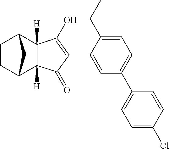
C1CC2C3([H])C([H])(C1C2)C(O)=C(C1=CC(C2=CC=C(Cl)C=C2)=CC=C1CC)C3=O
